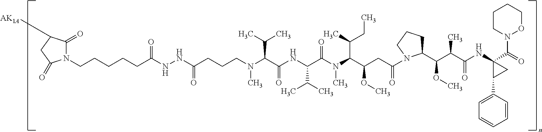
CN(C(C(NC(C(N(C(C(CC(N1C(C(C(C(NC2(C(N3OCCCC3)=O)C(C3=CC=CC=C3)C2)=O)C)OC)CCC1)=O)OC)C(C)CC)C)=O)C(C)C)=O)C(C)C)CCCC(NNC(CCCCCN1C(=O)C([AK1A])CC1=O)=O)=O
